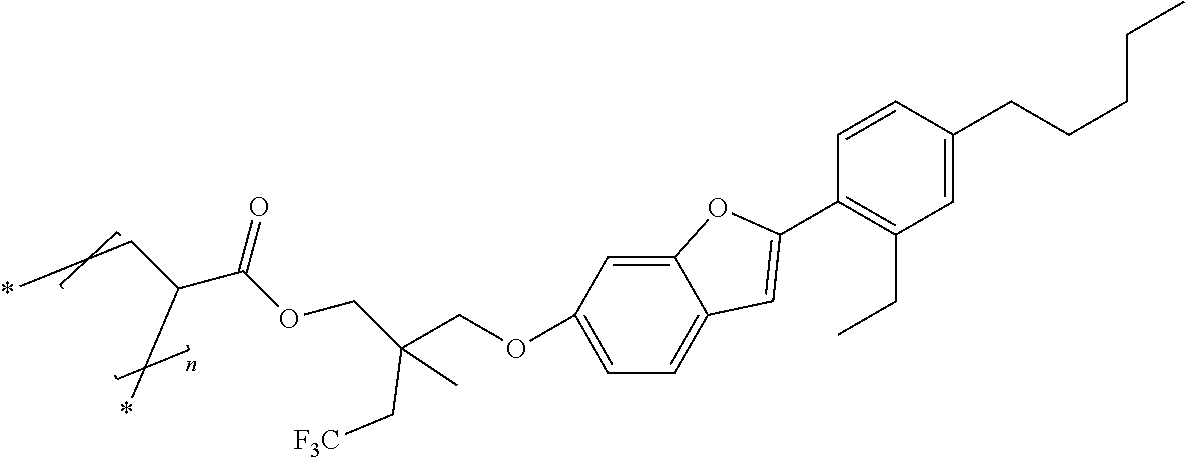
C12=CC(OCC(COC(C(CC*)C*)=O)(C[F3C])C)=CC=C1C=C(C1=C(CC)C=C(CCCCC)C=C1)O2
